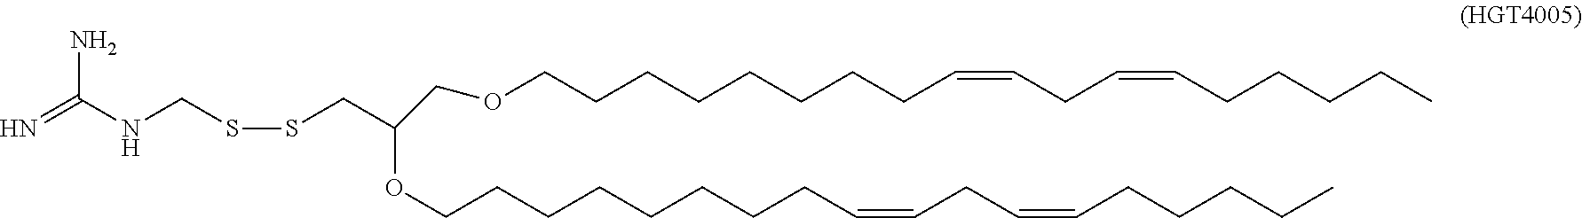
S(SCC(OCCCCCCCCC=CCC=CCCCCC)COCCCCCCCCC=CCC=CCCCCC)CNC(=N)N
